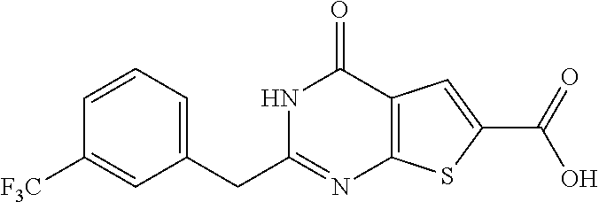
C1(CC2=NC3=C(C(=O)N2)C=C(C(=O)O)S3)=CC=CC([F3C])=C1
